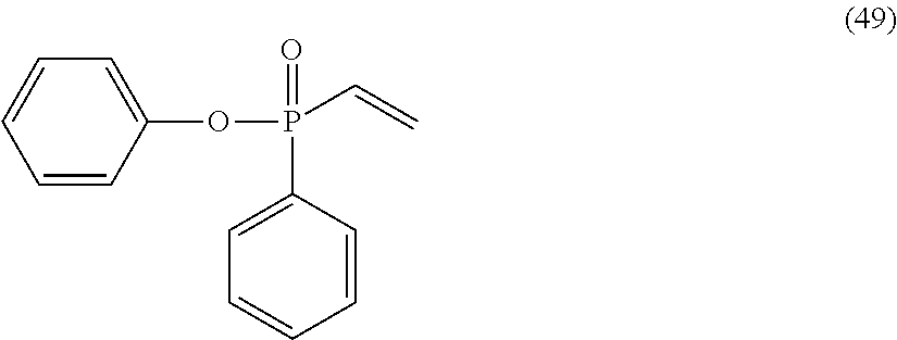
C1(OP(=O)(C=C)C2=CC=CC=C2)=CC=CC=C1
